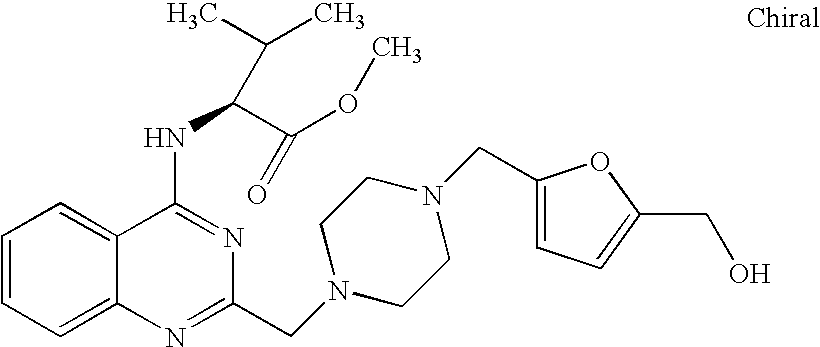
C1=CC=C2C(=C1)C(NC(C(OC)=O)C(C)C)=NC(CN1CCN(CC3=CC=C(CO)O3)CC1)=N2
